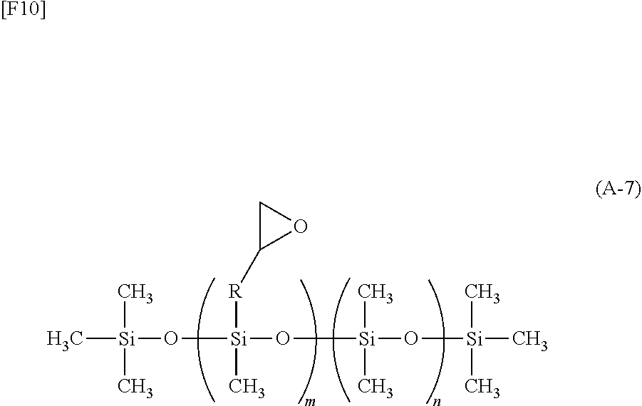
C[Si](C)(O[Si](C)(O[Si](C)(C)O[Si](C)(C)C)[R]C1OC1)C.[[F10]]
